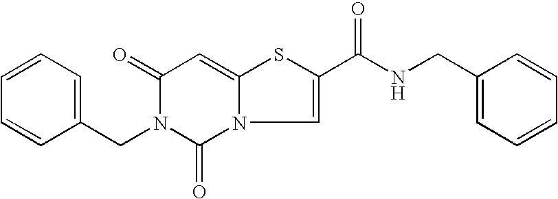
C1=C(CN2C(=O)C=C3N(C2=O)C=C(C(NCC2=CC=CC=C2)=O)S3)C=CC=C1
